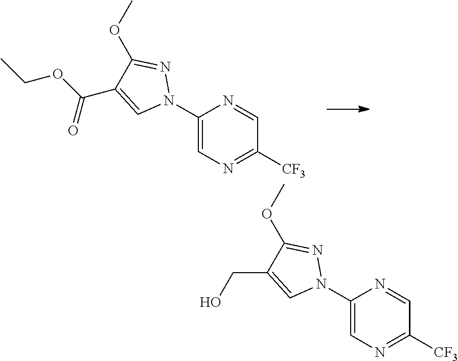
C1(N2N=C(OC)C(C(OCC)=O)=C2)=CN=C([CF3])C=N1.C1(N2N=C(OC)C(CO)=C2)=CN=C([CF3])C=N1
